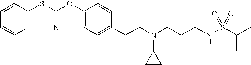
C1=CC2=C(C=C1)SC(OC1=CC=C(CCN(CCCNS(C(C)C)(=O)=O)C3CC3)C=C1)=N2
